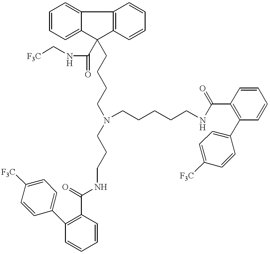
C1=CC=C2C(=C1)C1=C(C2(C(NC[F3C])=O)CCCCN(CCCCCNC(C2=C(C3=CC=C([F3C])C=C3)C=CC=C2)=O)CCCNC(=O)C2=C(C3=CC=C([F3C])C=C3)C=CC=C2)C=CC=C1
